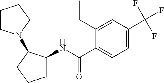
C1C(NC(=O)C2=CC=C(C(F)(F)F)C=C2CC)C(N2CCCC2)CC1
